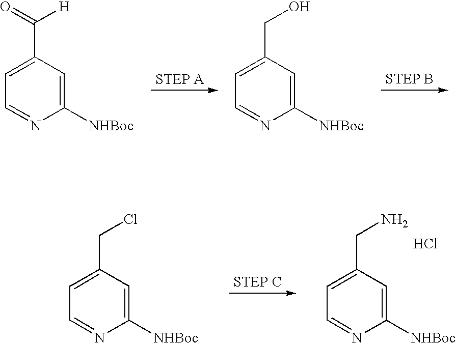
C1=C(C([H])=O)C=C([NHBoc])N=C1.C1=C(CO)C=C([NHBoc])N=C1.C1=C(CN)C=C([NHBoc])N=C1.Cl.C1=C(CCl)C=C([NHBoc])N=C1
